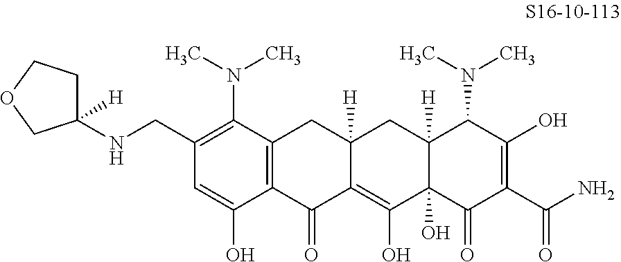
C12=C(C(N(C)C)=C(CNC3([H])CCOC3)C=C1O)CC1([H])C(=C(O)C3(O)C([H])(C1)C(N(C)C)C(O)=C(C(N)=O)C3=O)C2=O
